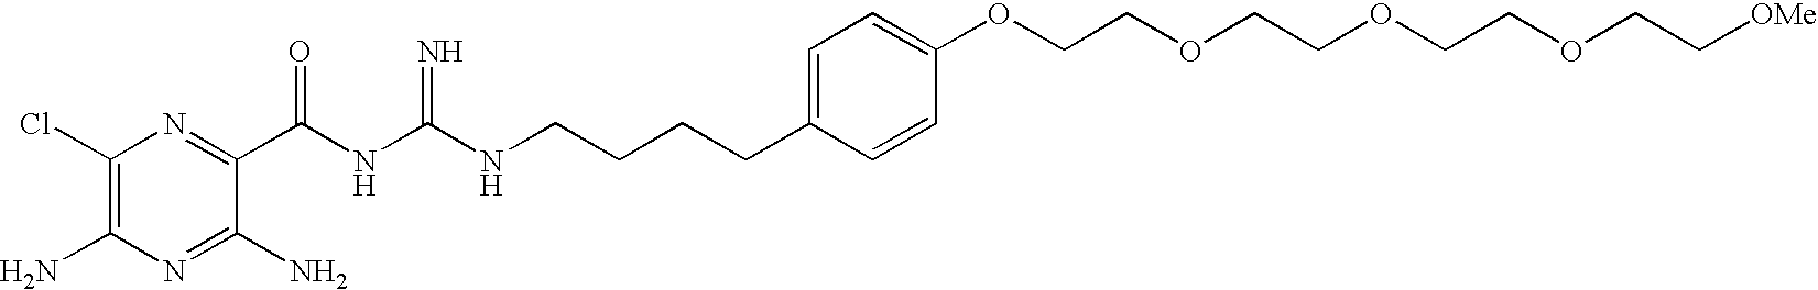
C1(Cl)=C(N)N=C(N)C(C(NC(NCCCCC2=CC=C(OCCOCCOCCOCC[OMe])C=C2)=N)=O)=N1
